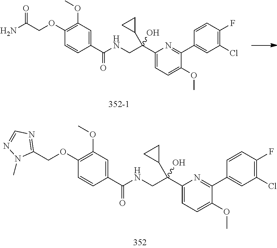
C1=CC(C(NCC(C2=CC=C(OC)C(C3=CC(Cl)=C(F)C=C3)=N2)(C2CC2)O)=O)=CC(OC)=C1OCC(N)=O.C1=CC(C(NCC(C2=CC=C(OC)C(C3=CC(Cl)=C(F)C=C3)=N2)(C2CC2)O)=O)=CC(OC)=C1OCC1=NC=NN1C
